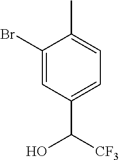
C1(Br)=CC(C(O)[CF3])=CC=C1C
